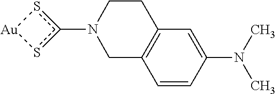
N1(c2s[Au]s2)CC2=C(CC1)C=C(N(C)C)C=C2
